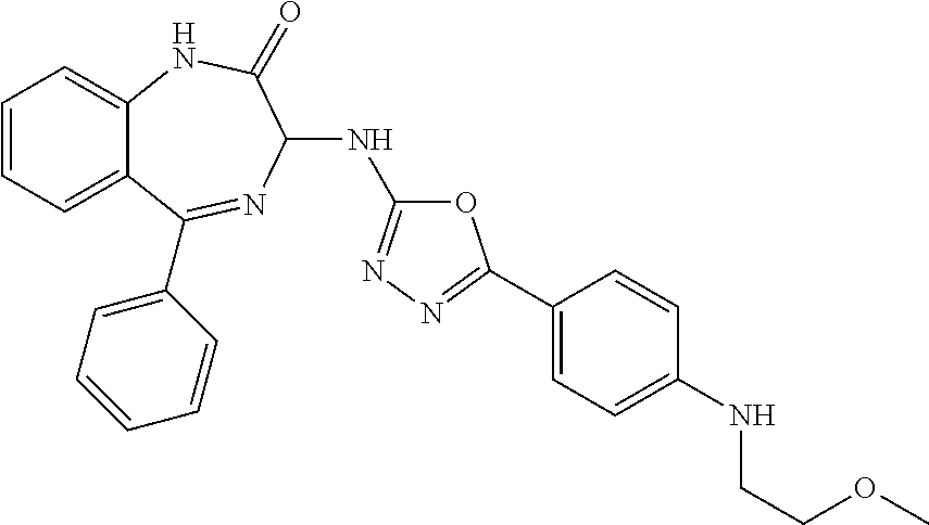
C1=CC=C2C(=C1)NC(=O)C(NC1=NN=C(C3=CC=C(NCCOC)C=C3)O1)N=C2C1=CC=CC=C1
